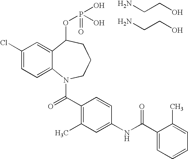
C12=CC(Cl)=CC=C1N(C(C1=C(C)C=C(NC(=O)C3=CC=CC=C3C)C=C1)=O)CCCC2OP(O)(=O)O.NCCO.NCCO
